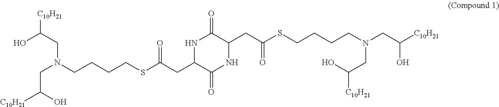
C(C(O)[C10H21])N(CCCCSC(CC1C(=O)NC(CC(SCCCCN(CC([C10H21])O)CC(O)[C10H21])=O)C(=O)N1)=O)CC(O)[C10H21]
